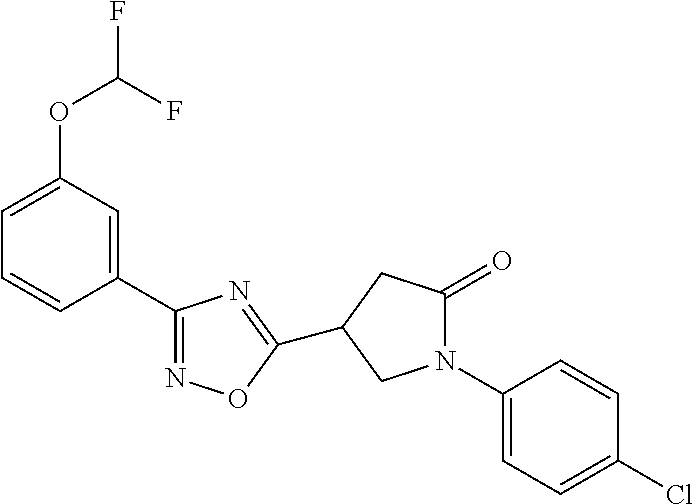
C1(OC(F)F)=CC=CC(C2=NOC(C3CC(=O)N(C4=CC=C(Cl)C=C4)C3)=N2)=C1
